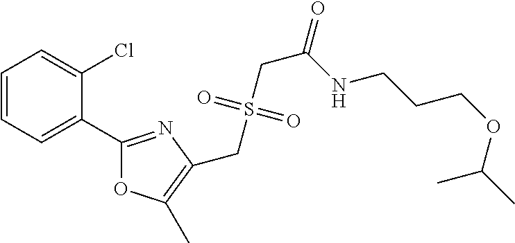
C1=CC=C(C2=NC(CS(CC(=O)NCCCOC(C)C)(=O)=O)=C(C)O2)C(Cl)=C1
